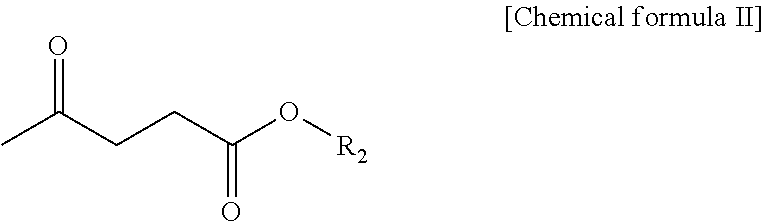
O=C(CCC(=O)O[R2])C
